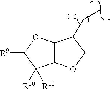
CCC1C2C(OC1)C([R10])([R11])C([R9])O2
